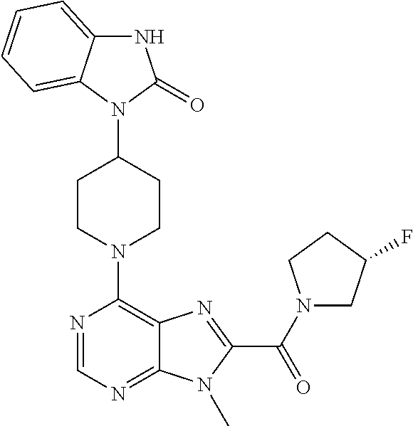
N1C2=CC=CC=C2N(C2CCN(C3=C4C(=NC=N3)N(C)C(C(=O)N3CC(F)CC3)=N4)CC2)C1=O
